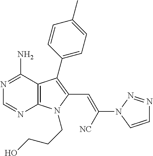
N1=C(N)C2=C(N=C1)N(CCCO)C(C=C([NC])N1N=NC=C1)=C2C1=CC=C(C)C=C1
